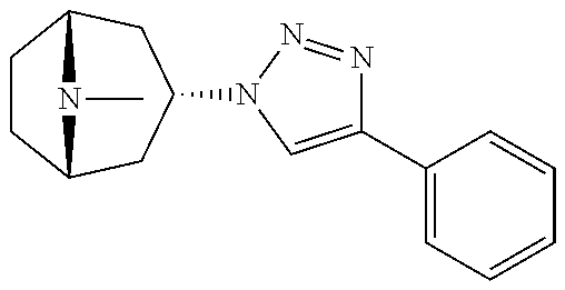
C1CC2CC(N3N=NC(C4=CC=CC=C4)=C3)CC1N2C
